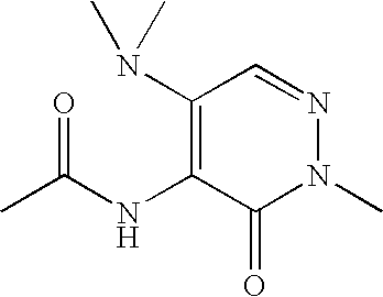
C1(N(C)C)=C(NC(C)=O)C(=O)N(C)N=C1
